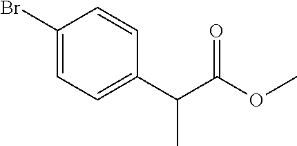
C1(Br)=CC=C(C(C(OC)=O)C)C=C1
